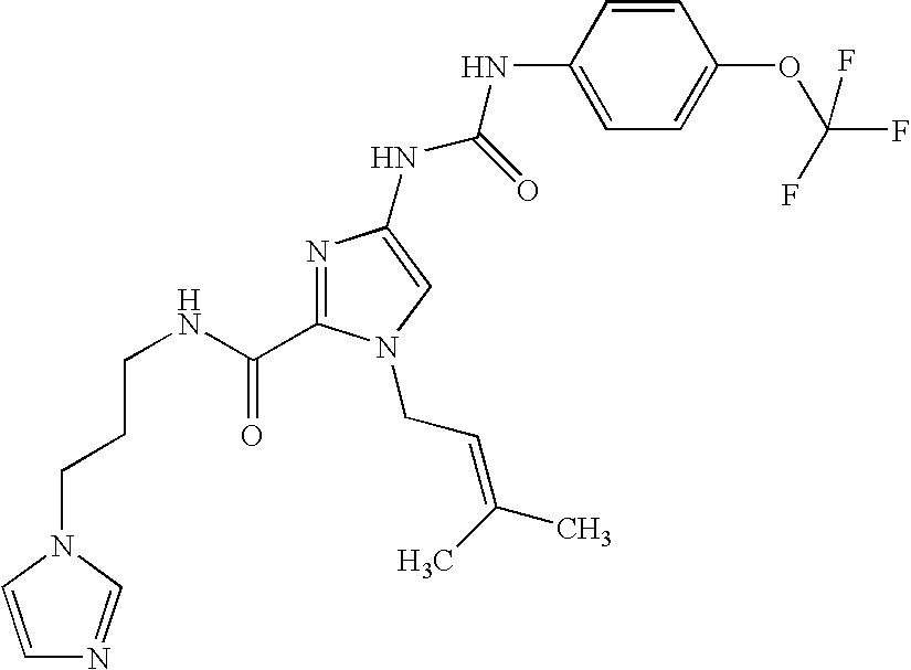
C(CNC(=O)C1=NC(NC(NC2=CC=C(OC(F)(F)F)C=C2)=O)=CN1CC=C(C)C)CN1C=NC=C1
